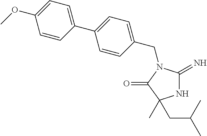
N1C(=N)N(CC2=CC=C(C3=CC=C(OC)C=C3)C=C2)C(=O)C1(CC(C)C)C
